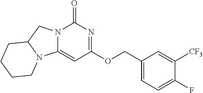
C1(F)=CC=C(COC2=NC(=O)N3C(=C2)N2C(C3)CCCC2)C=C1[CF3]
